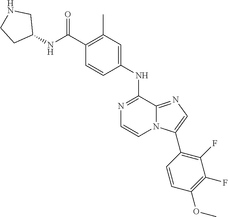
N1=C(NC2=CC(C)=C(C(NC3CNCC3)=O)C=C2)C2=NC=C(C3=C(F)C(F)=C(OC)C=C3)N2C=C1
